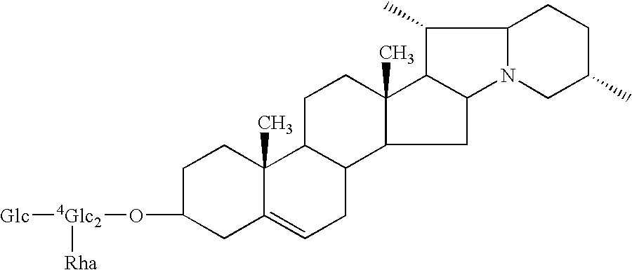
C1C(O[4Glc2]([Glc])[Rha])CC2=CCC3C(C2(C)C1)CCC1(C)C3CC2C1C(C)C1N2CC(C)CC1
